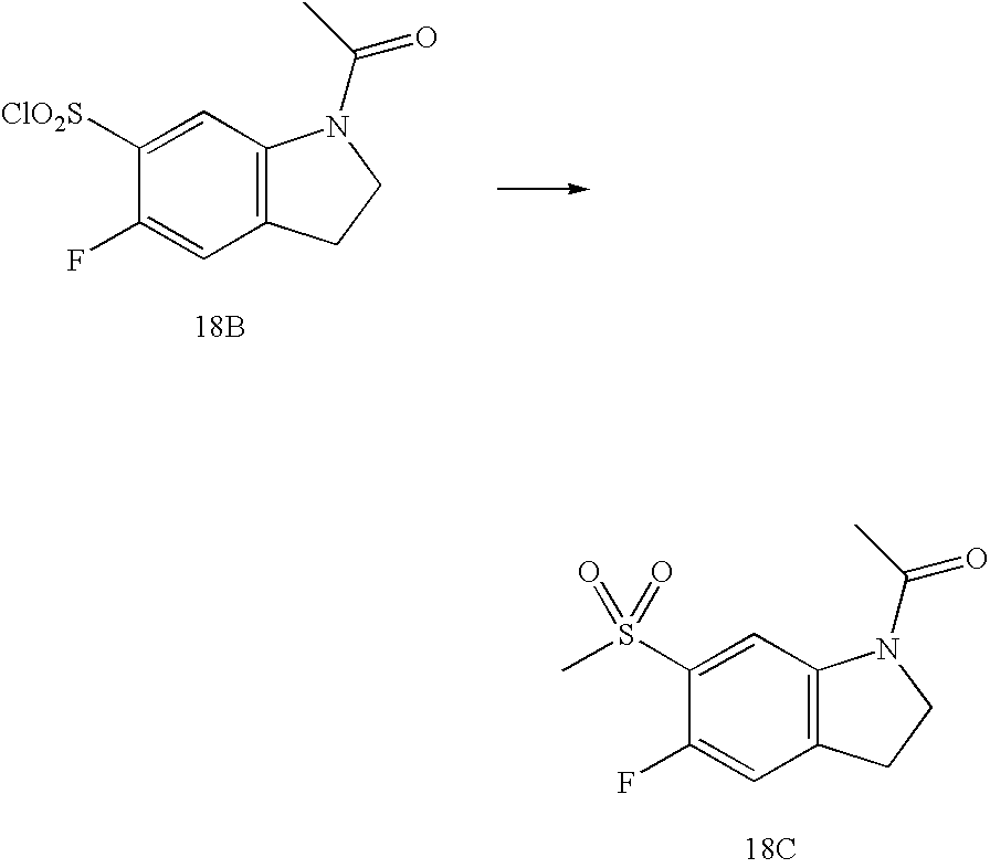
C1(S(C)(=O)=O)=CC2=C(C=C1F)CCN2C(C)=O.[18C].C1([ClO2S])=CC2=C(C=C1F)CCN2C(C)=O.[18B]
